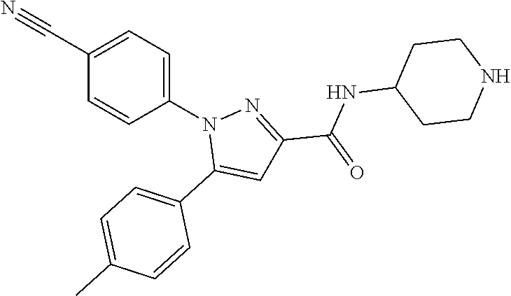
C1(C#N)=CC=C(N2C(C3=CC=C(C)C=C3)=CC(C(NC3CCNCC3)=O)=N2)C=C1
